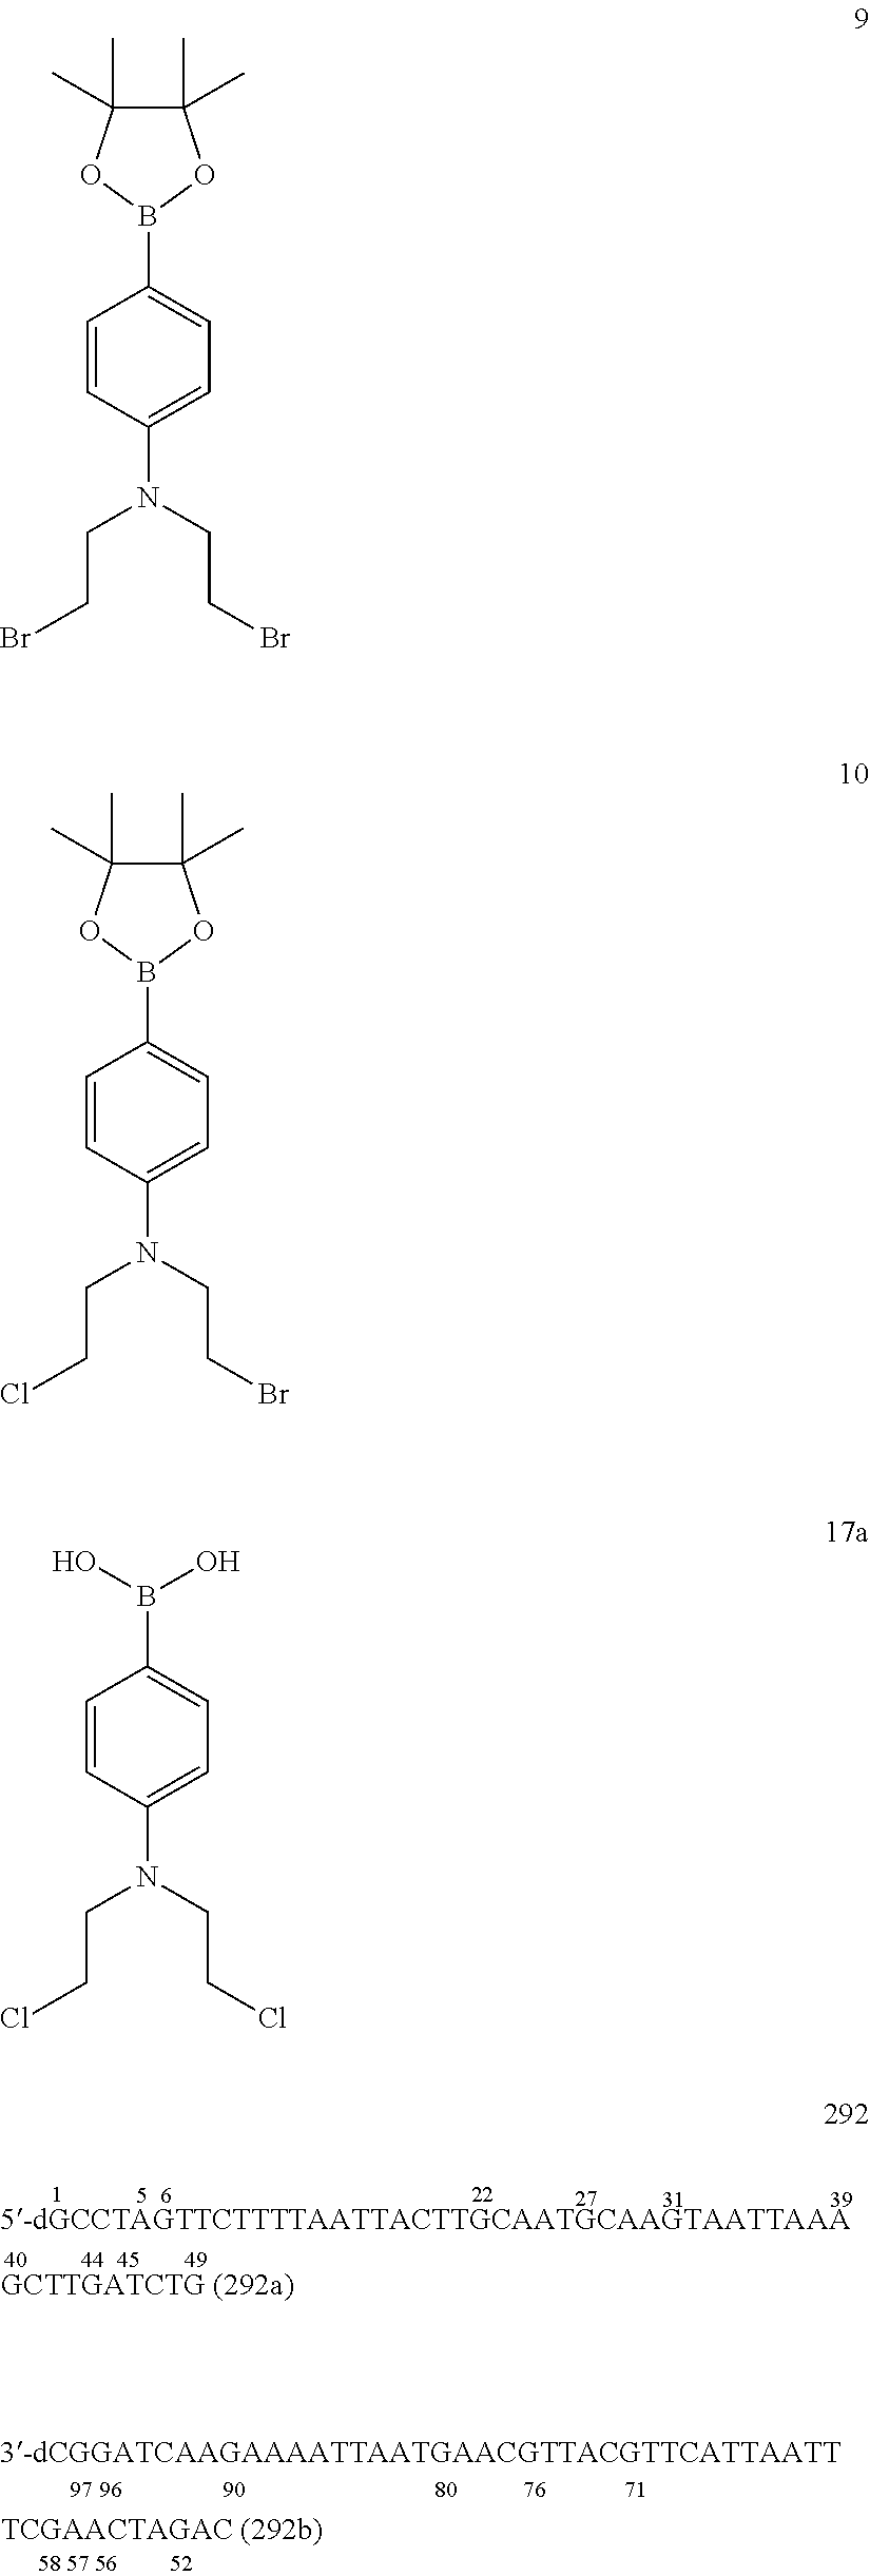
C1=CC(N(CCBr)CCBr)=CC=C1B1OC(C)(C)C(C)(C)O1.C1=CC(N(CCBr)CCCl)=CC=C1B1OC(C)(C)C(C)(C)O1.C1=CC(N(CCCl)CCCl)=CC=C1B(O)O
